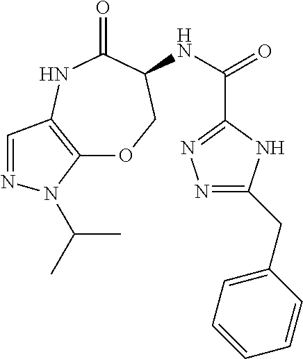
C12=C(NC(=O)C(NC(=O)C3=NN=C(CC4=CC=CC=C4)N3)CO1)C=NN2C(C)C
